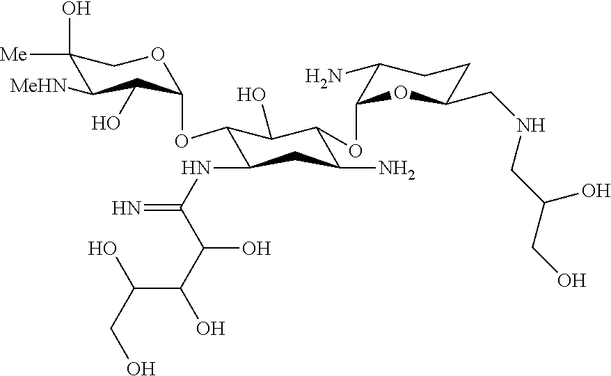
C1(O)([Me])C([MeHN])C(O)C(OC2C(NC(=N)C(C(O)C(O)CO)O)CC(N)C(OC3OC(CNCC(CO)O)CCC3N)C2O)OC1
